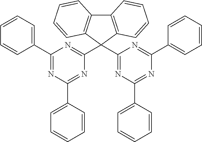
C12=C(C(C3=NC(C4=CC=CC=C4)=NC(C4=CC=CC=C4)=N3)(C3=NC(C4=CC=CC=C4)=NC(C4=CC=CC=C4)=N3)C3=C1C=CC=C3)C=CC=C2
